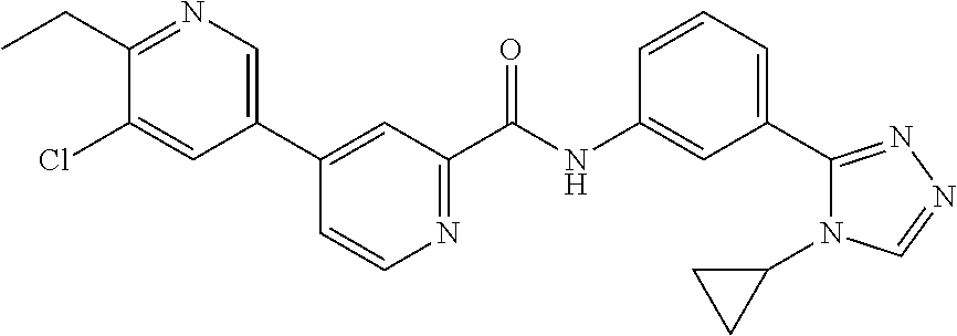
C1(CC)=NC=C(C2=CC(C(=O)NC3=CC(C4=NN=CN4C4CC4)=CC=C3)=NC=C2)C=C1Cl
